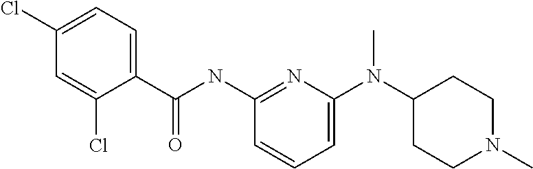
C1=C(N(C2CCN(C)CC2)C)N=C(NC(=O)C2=CC=C(Cl)C=C2Cl)C=C1
